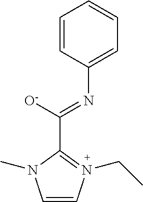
C1=CN(CC)=C(C([O-])=NC2=CC=CC=C2)N1C
